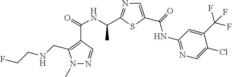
N1(C)N=CC(C(=O)NC(C)C2=NC=C(C(NC3=NC=C(Cl)C(C(F)(F)F)=C3)=O)S2)=C1CNCCF
